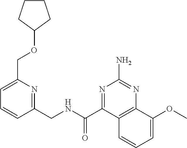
C1=C(COC2CCCC2)N=C(CNC(C2=NC(N)=NC3=C2C=CC=C3OC)=O)C=C1
